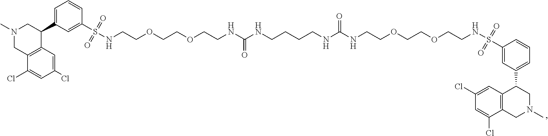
N1(C)CC2=C(C(C3=CC=CC(S(=O)(=O)NCCOCCOCCNC(NCCCCNC(NCCOCCOCCNS(C4=CC(C5C6=C(CN(C)C5)C(Cl)=CC(Cl)=C6)=CC=C4)(=O)=O)=O)=O)=C3)C1)C=C(Cl)C=C2Cl
